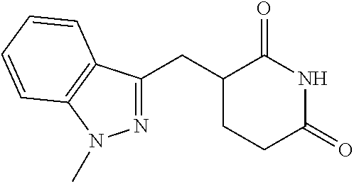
N1=C(CC2CCC(=O)NC2=O)C2=C(N1C)C=CC=C2
